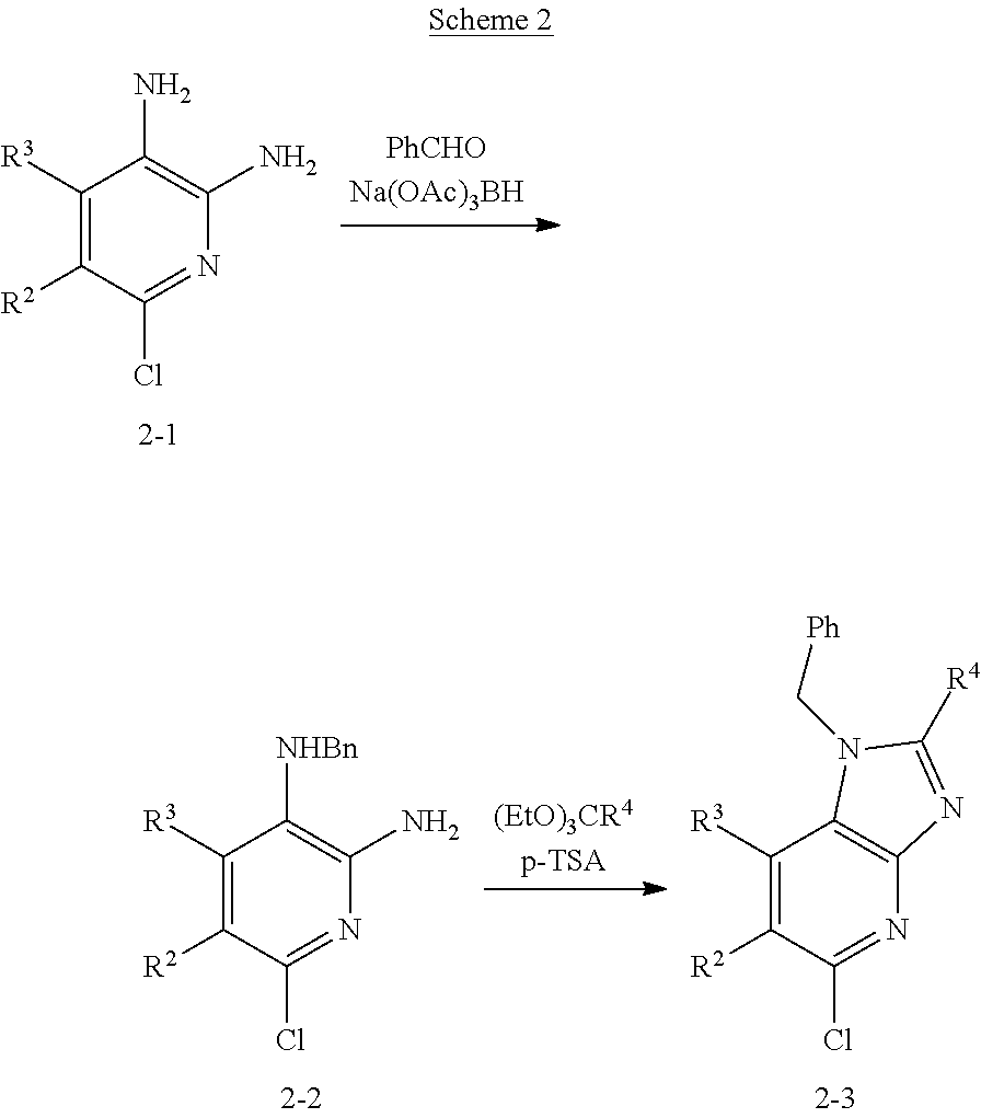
C1([R3])=C([R2])C(Cl)=NC(N)=C1N.C1([R3])=C([R2])C(Cl)=NC(N)=C1[NHBn].C1([R3])=C([R2])C(Cl)=NC2=C1N(C[Ph])C([R4])=N2
